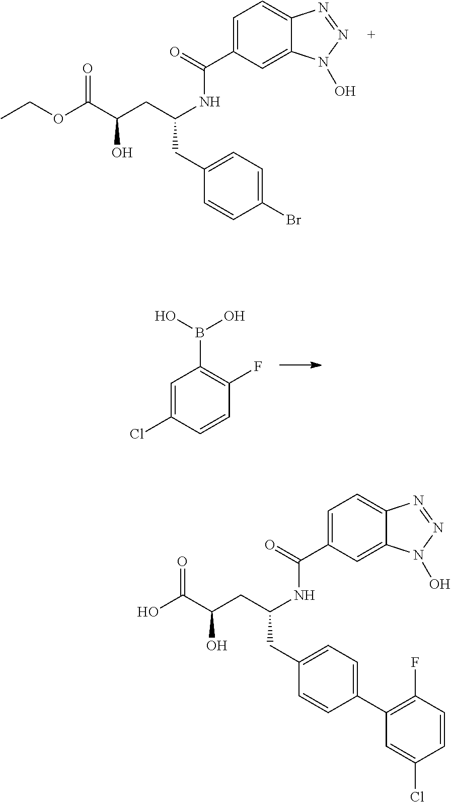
C1=C(CC(NC(=O)C2=CC=C3C(=C2)N(O)N=N3)CC(O)C(OCC)=O)C=CC(Br)=C1.C1=C(Cl)C=CC(F)=C1B(O)O.C1=C(CC(NC(=O)C2=CC=C3C(=C2)N(O)N=N3)CC(O)C(O)=O)C=CC(C2=C(F)C=CC(Cl)=C2)=C1
